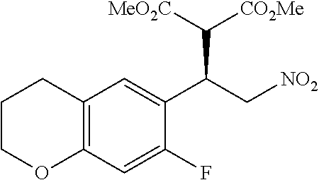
C12=C(C=C(F)C(C(C[NO2])C([CO2Me])[MeO2C])=C1)OCCC2
